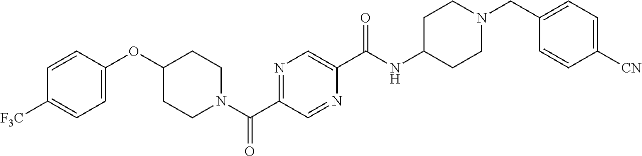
C1=C(OC2CCN(C(C3=NC=C(C(NC4CCN(CC5=CC=C([CN])C=C5)CC4)=O)N=C3)=O)CC2)C=CC([F3C])=C1
